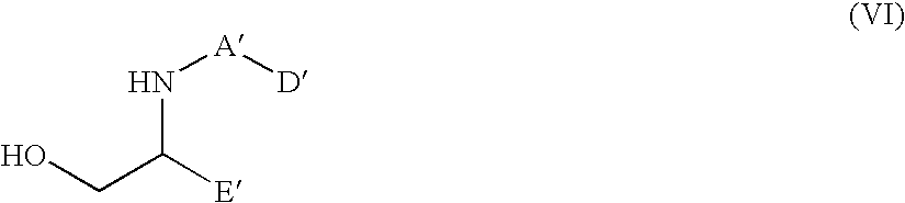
OCC([E])N[A][D]
